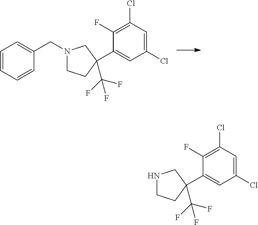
C1=CC=CC(CN2CCC(C3=CC(Cl)=CC(Cl)=C3F)(C(F)(F)F)C2)=C1.N1CCC(C2=CC(Cl)=CC(Cl)=C2F)(C(F)(F)F)C1
